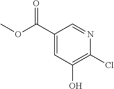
C1(C(OC)=O)=CC(O)=C(Cl)N=C1
